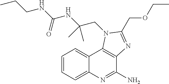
C1=CC=C2C(=C1)C1=C(C(N)=N2)N=C(COCC)N1CC(NC(NCCC)=O)(C)C
